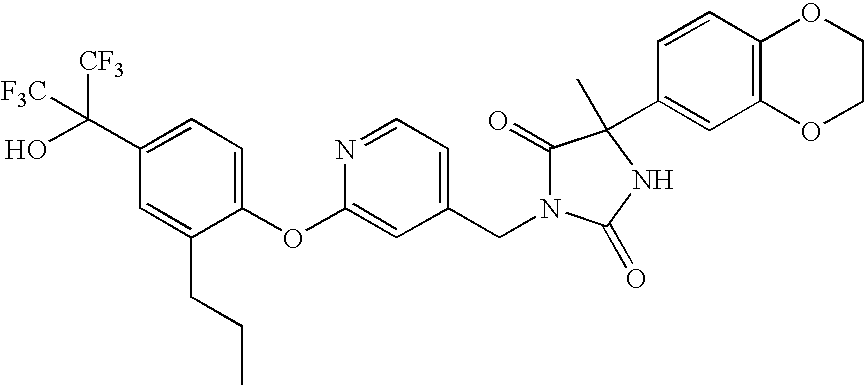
C1(C(O)([CF3])[F3C])=CC=C(OC2=CC(CN3C(=O)C(C4=CC5=C(C=C4)OCCO5)(C)NC3=O)=CC=N2)C(CCC)=C1
